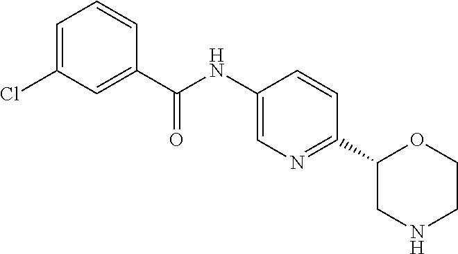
C1=C(Cl)C=C(C(=O)NC2=CN=C(C3CNCCO3)C=C2)C=C1
